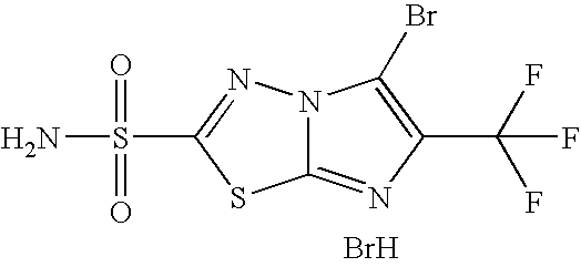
C12=NC(C(F)(F)F)=C(Br)N1N=C(S(=O)(=O)N)S2.Br
